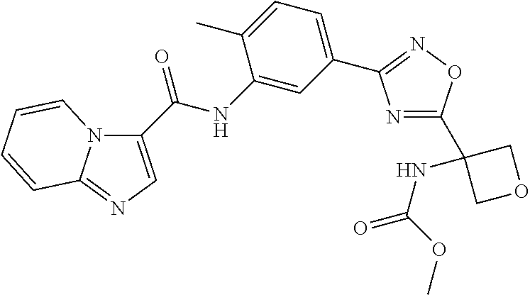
C1(C(NC2=CC(C3=NOC(C4(NC(=O)OC)COC4)=N3)=CC=C2C)=O)=CN=C2N1C=CC=C2
